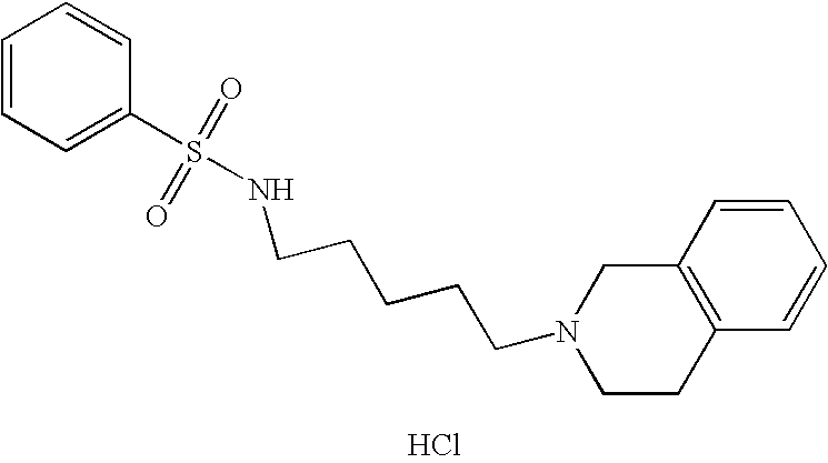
C1(S(NCCCCCN2CCC3=C(C2)C=CC=C3)(=O)=O)=CC=CC=C1.Cl
